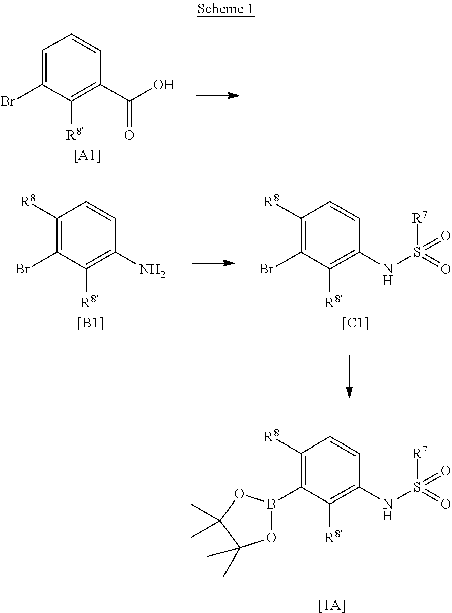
C1([R8])=C(B2OC(C)(C)C(C)(C)O2)C([R8])=C(NS([R7])(=O)=O)C=C1.[[1A]].C1=C(Br)C([R8])=C(C(O)=O)C=C1.[[A1]].C1([R8])=C(Br)C([R8])=C(N)C=C1.[[B1]].C1([R8])=C(Br)C([R8])=C(NS([R7])(=O)=O)C=C1.[[C1]]
